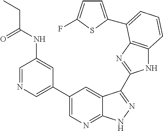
C1(C2=CN=C3C(=C2)C(C2=NC4=C(N2)C=CC=C4C2=CC=C(F)S2)=NN3)=CN=CC(NC(CC)=O)=C1
